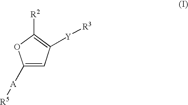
[R2]C1=C([Y][R3])C=C([A][R5])O1
